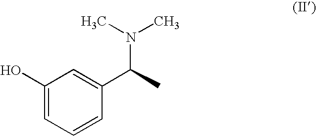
C1(O)=CC=CC(C(N(C)C)C)=C1
